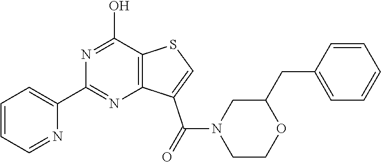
C1=CC=NC(C2=NC3=C(C(O)=N2)SC=C3C(N2CCOC(CC3=CC=CC=C3)C2)=O)=C1
